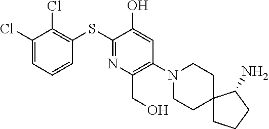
C1(SC2=NC(CO)=C(N3CCC4(CC3)CCCC4N)C=C2O)=C(Cl)C(Cl)=CC=C1
